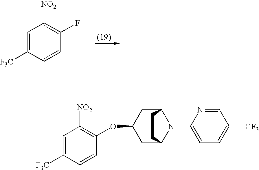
C1=C([F3C])C=CC(F)=C1[NO2].C1=C([F3C])C=CC(OC2CC3N(C4=CC=C([CF3])C=N4)C(C2)CC3)=C1[NO2]
